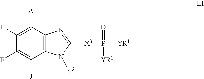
C1([A])=C([L])C([E])=C([J])C2=C1N=C([X3]P([YR1])([YR1])=O)N2[Y3]
